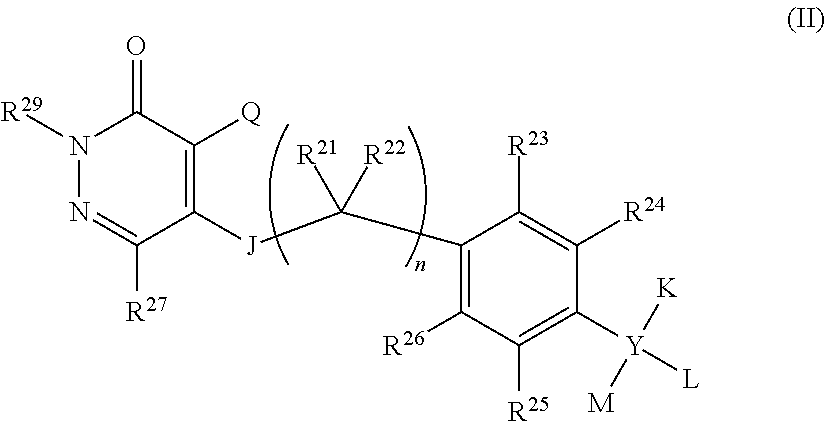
N1([R29])N=C([R27])C([J]C(C2=C([R26])C([R25])=C([Y]([L])([K])[M])C([R24])=C2[R23])([R22])[R21])=C([Q])C1=O
